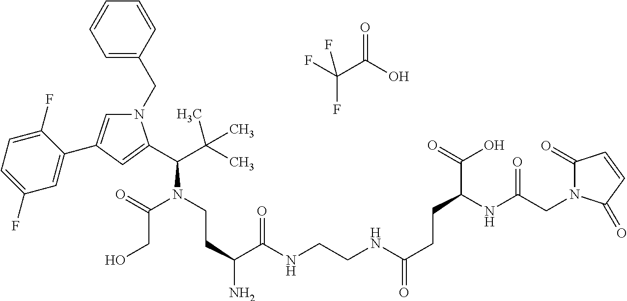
N1(CC2=CC=CC=C2)C=C(C2=CC(F)=CC=C2F)C=C1C(C(C)(C)C)N(CCC(N)C(NCCNC(CCC(C(=O)O)NC(CN1C(=O)C=CC1=O)=O)=O)=O)C(=O)CO.O=C(C(F)(F)F)O
